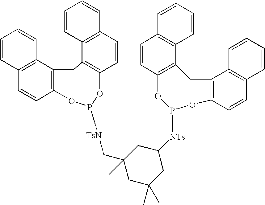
C12=C(C3=C(C=C1)OP([TsN]CC1(C)CC(C)(C)CC([NTs]P4OC5=C(C6=C(C=C5)C=CC=C6)CC5=C(O4)C=CC4=C5C=CC=C4)C1)OC1=C(C4=C(C=C1)C=CC=C4)C3)C=CC=C2
